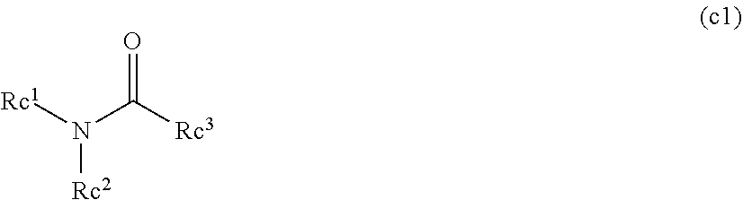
[Rc1]N(C([Rc3])=O)[Rc2]
